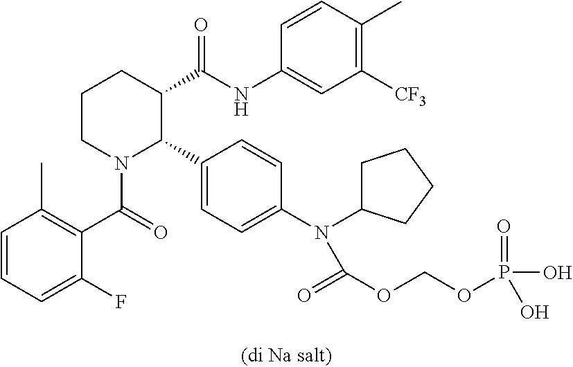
C1=CC=C(F)C(C(=O)N2C(C3=CC=C(N(C4CCCC4)C(=O)OCOP(=O)(O)O)C=C3)C(C(NC3=CC([CF3])=C(C)C=C3)=O)CCC2)=C1C
